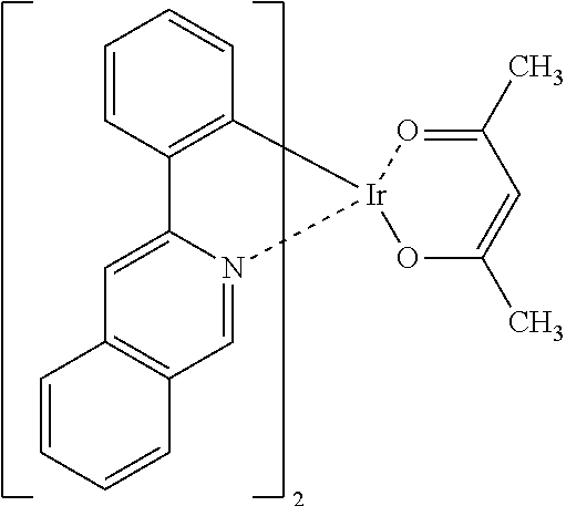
C1=CC2=C(C=C1)[Ir]1(N3=CC4=C(C=C23)C=CC=C4)OC(C)=CC(C)=O1
